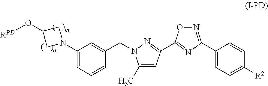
N1(C2=CC=CC(CN3C(C)=CC(C4=NC(C5=CC=C([R2])C=C5)=NO4)=N3)=C2)CC(O[RPD])C1
